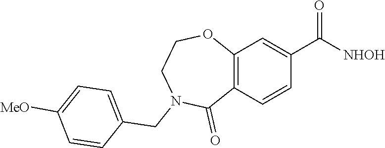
C12=C(C=CC(C([NHOH])=O)=C1)C(=O)N(CC1=CC=C([MeO])C=C1)CCO2
